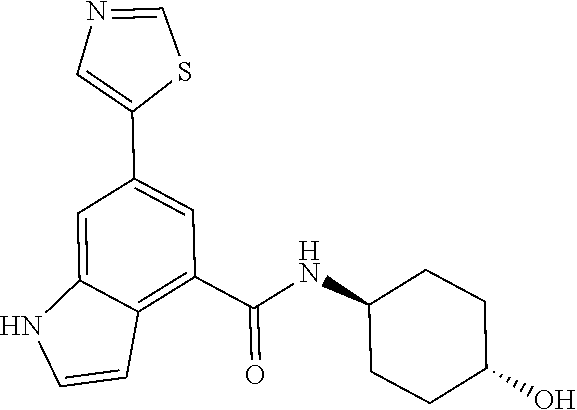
C1=C2C(=C(C(=O)NC3CCC(O)CC3)C=C1C1=CN=CS1)C=CN2
